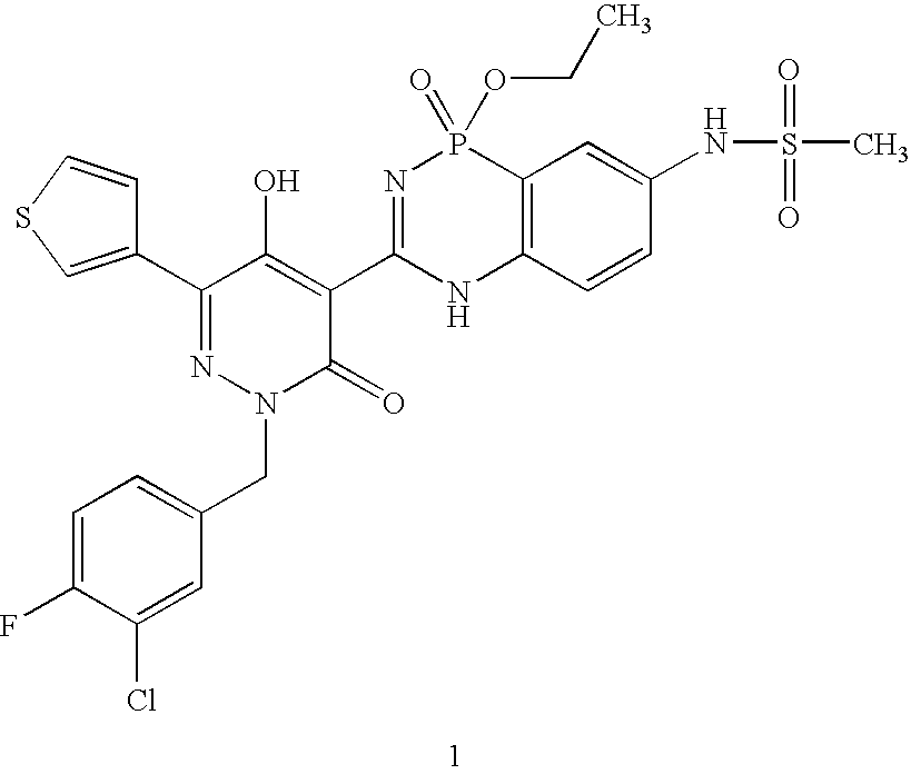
C1(C2=NN(CC3=CC=C(F)C(Cl)=C3)C(=O)C(C3=NP(=O)(OCC)C4=C(N3)C=CC(NS(=O)(=O)C)=C4)=C2O)=CSC=C1
